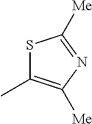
S1C(C)=C([Me])N=C1[Me]
